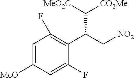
C1=C([MeO])C=C(F)C(C(C[NO2])C([MeO2C])[CO2Me])=C1F
